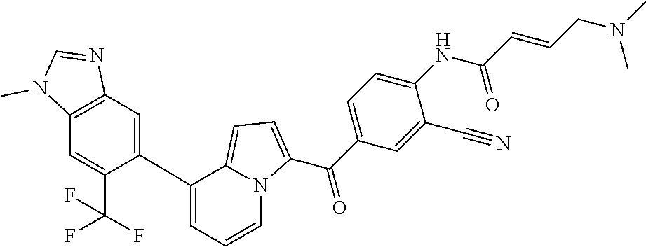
C1(C2=CC3=C(C=C2C(F)(F)F)N(C)C=N3)=CC=CN2C1=CC=C2C(C1=CC=C(NC(C=CCN(C)C)=O)C(C#N)=C1)=O
